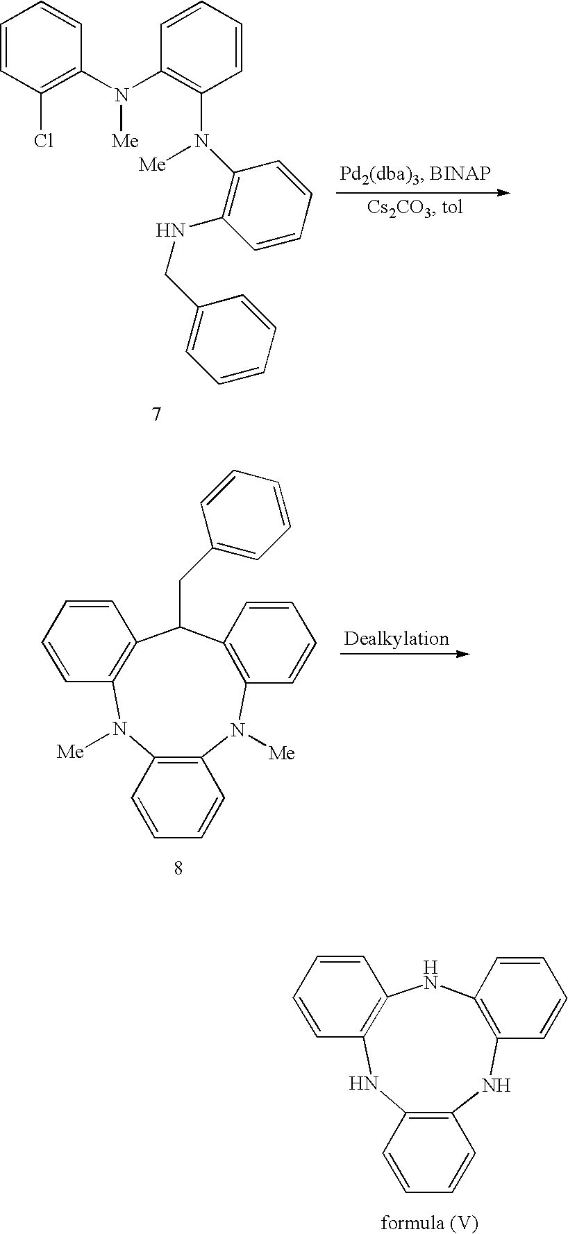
C1=CC(Cl)=C(N(C2=C(N(C3=C(NCC4=CC=CC=C4)C=CC=C3)[Me])C=CC=C2)[Me])C=C1.C12=C(C(CC3=CC=CC=C3)C3=C(N([Me])C4=C(N1[Me])C=CC=C4)C=CC=C3)C=CC=C2.C12=C(NC3=C(NC4=C(N1)C=CC=C4)C=CC=C3)C=CC=C2
